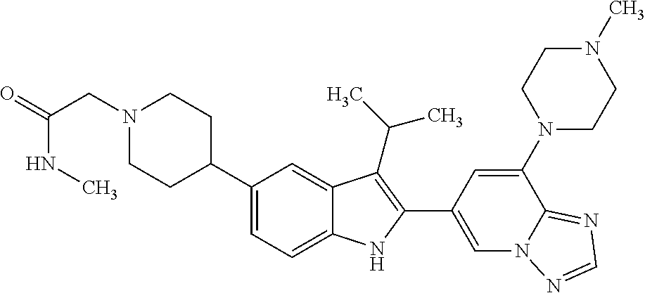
C1(C2CCN(CC(NC)=O)CC2)=CC=C2C(=C1)C(C(C)C)=C(C1=CN3C(=NC=N3)C(N3CCN(C)CC3)=C1)N2
